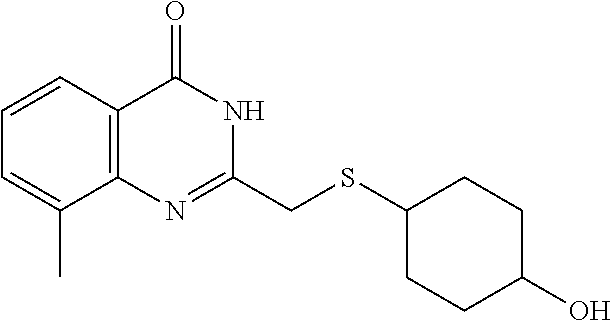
C1(SCC2=NC3=C(C=CC=C3C)C(=O)N2)CCC(O)CC1
